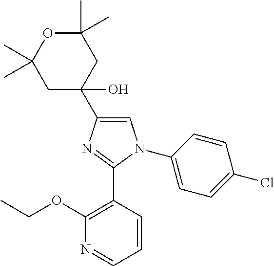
C1=C(C2(O)CC(C)(C)OC(C)(C)C2)N=C(C2=C(OCC)N=CC=C2)N1C1=CC=C(Cl)C=C1
